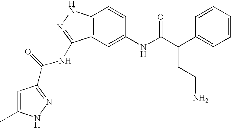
C12=C(C=C(NC(C(C3=CC=CC=C3)CCN)=O)C=C1)C(NC(=O)C1=NNC(C)=C1)=NN2
